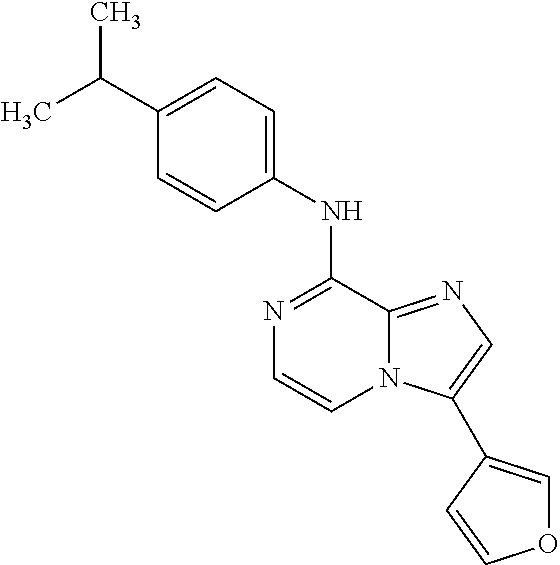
C1(C(C)C)=CC=C(NC2=NC=CN3C2=NC=C3C2=COC=C2)C=C1
